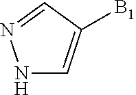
N1C=C([B1])C=N1
